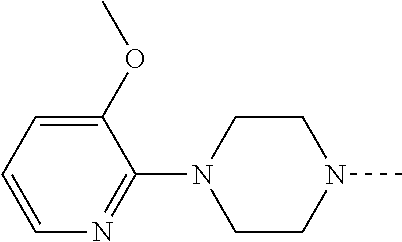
C1(OC)=CC=CN=C1N1CCN(C)CC1
